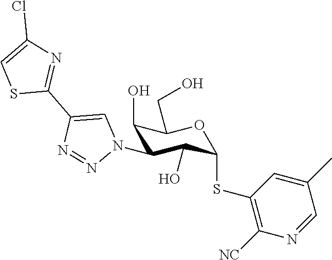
C1(O)C(N2C=C(C3=NC(Cl)=CS3)N=N2)C(O)C(SC2=C([NC])N=CC(C)=C2)OC1CO
